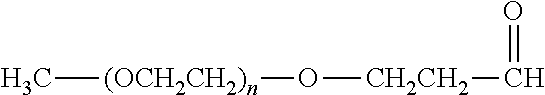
[(OCH2CH2)n](O[CH2CH2]C=O)C
